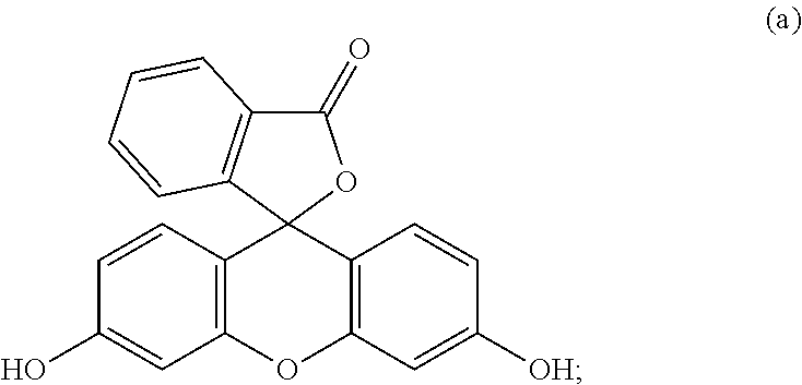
C1(=O)C2=C(C3(O1)C1=C(OC4=C3C=CC([OH])=C4)C=C(O)C=C1)C=CC=C2
